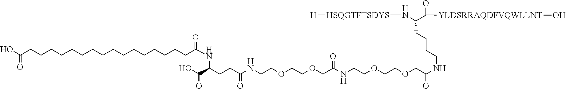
C(CCCCCCCCCCCCCCCCC(NC(C(=O)O)CCC(NCCOCCOCC(=O)NCCOCCOCC(NCCCCC(N[HSQGTFTSDYS][H])C([YLDSRRAQDFVQWLLNT]O)=O)=O)=O)=O)(O)=O
